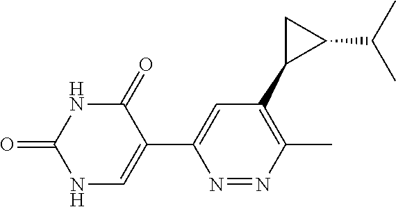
C1(=O)NC(=O)NC=C1C1=CC(C2C(C(C)C)C2)=C(C)N=N1
